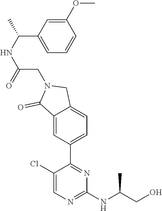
C1(Cl)=CN=C(NC(CO)C)N=C1C1=CC=C2C(=C1)C(=O)N(CC(NC(C)C1=CC=CC(OC)=C1)=O)C2
